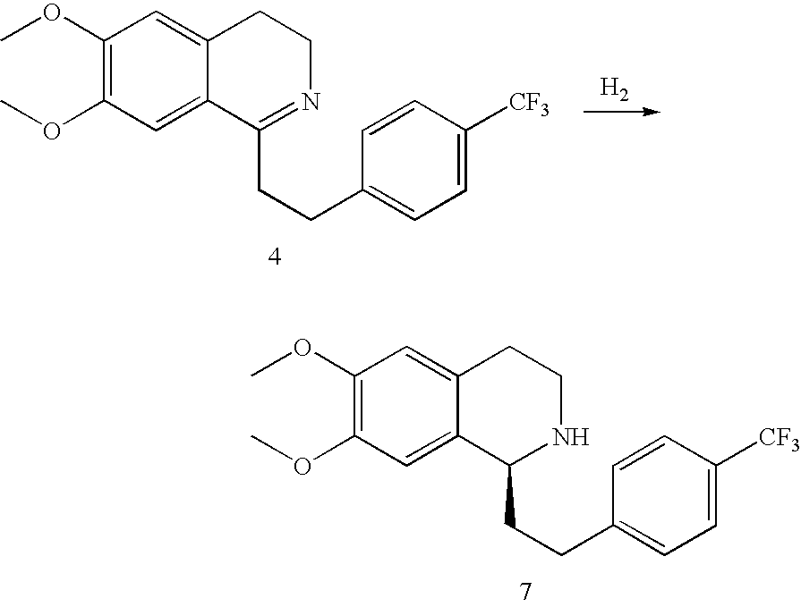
C1(OC)=C(OC)C=C2C(=C1)CCNC2CCC1=CC=C([CF3])C=C1.C1(OC)=C(OC)C=C2C(=C1)CCN=C2CCC1=CC=C([CF3])C=C1.[H2]
